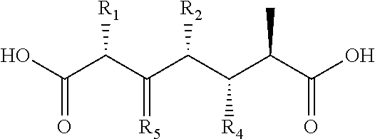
OC(C(C(C(C(C(C(O)=O)C)[R4])[R2])=[R5])[R1])=O
